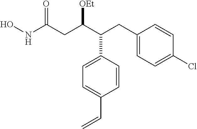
C1=CC(C(C(CC(NO)=O)[OEt])CC2=CC=C(Cl)C=C2)=CC=C1C=C
